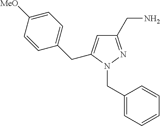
C1(CN2N=C(CN)C=C2CC2=CC=C([MeO])C=C2)=CC=CC=C1
